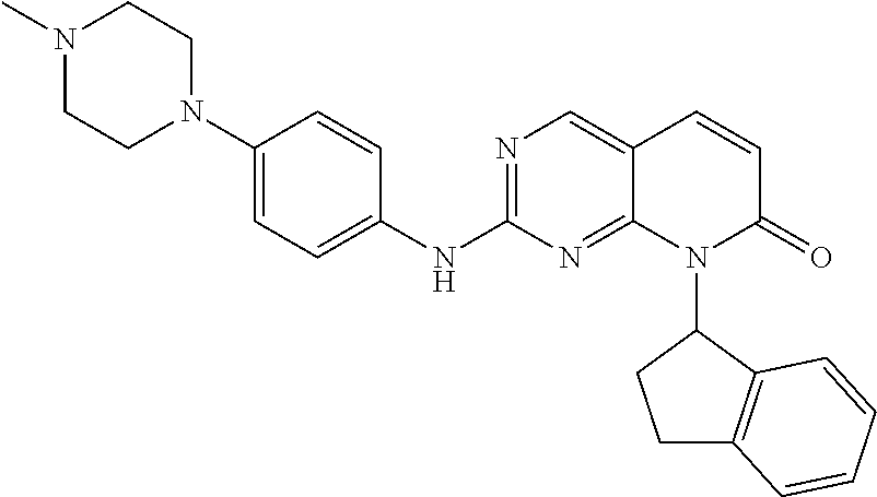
N1(C2=CC=C(NC3=NC=C4C(=N3)N(C3CCC5=C3C=CC=C5)C(=O)C=C4)C=C2)CCN(C)CC1
